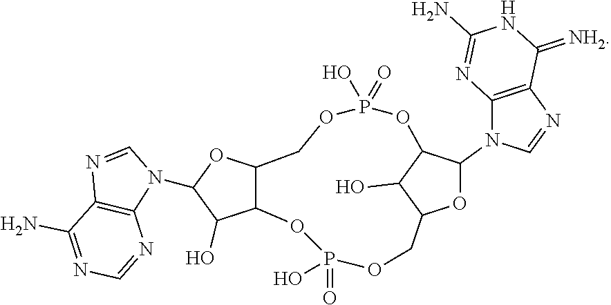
O1C(N2C=NC3=C2N=C(N)NC3=[NH2])C2C(O)C1COP(=O)(O)OC1C(COP(O)(=O)O2)OC(N2C=NC3=C2N=CN=C3N)C1O
